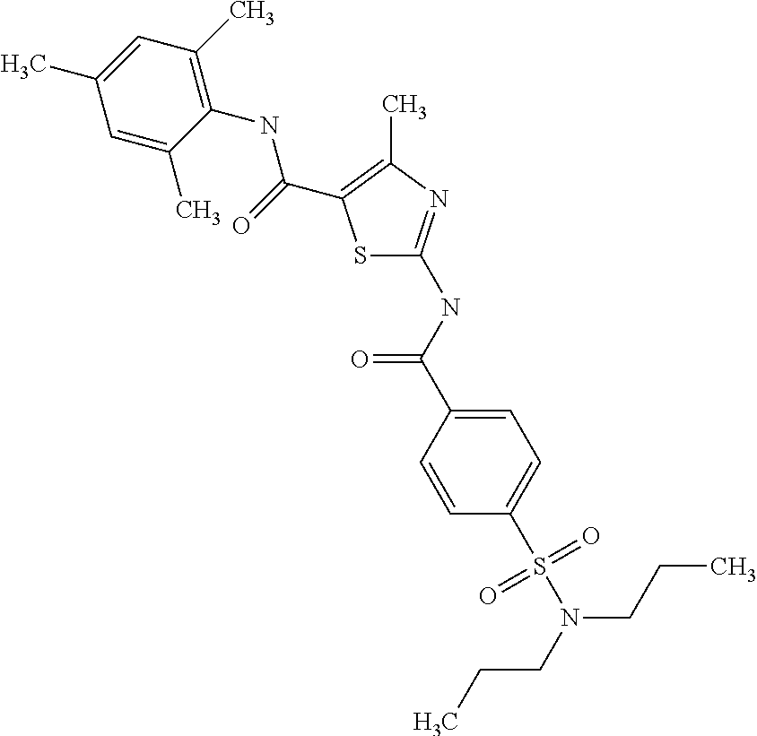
S1C(NC(C2=CC=C(S(N(CCC)CCC)(=O)=O)C=C2)=O)=NC(C)=C1C(=O)NC1=C(C)C=C(C)C=C1C
